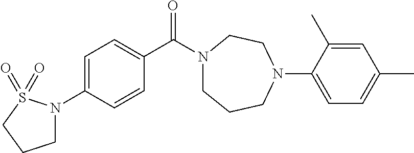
C1=C(N2CCCS2(=O)=O)C=CC(C(N2CCCN(C3=CC=C(C)C=C3C)CC2)=O)=C1
